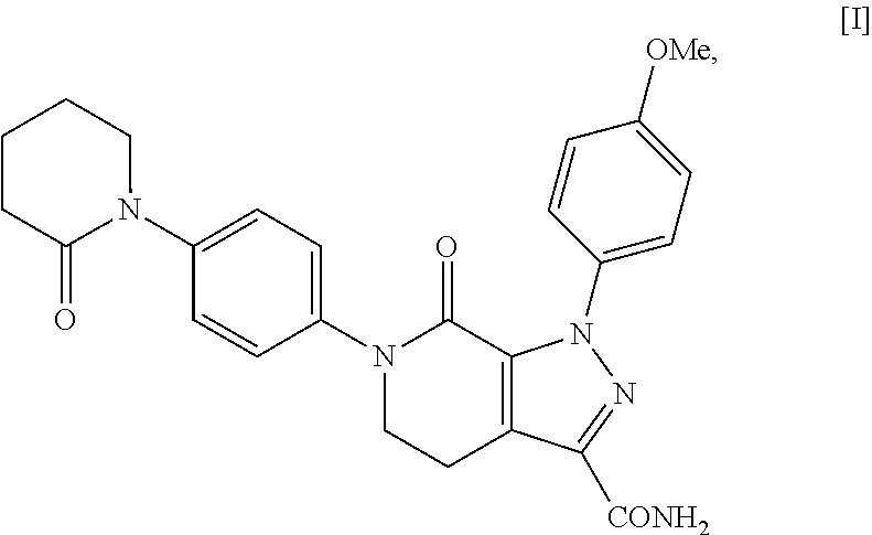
N1(C2=CC=C(N3C(=O)C4=C(CC3)C([CONH2])=NN4C3=CC=C([OMe])C=C3)C=C2)CCCCC1=O
